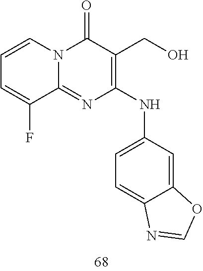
C1=CC=C(F)C2=NC(NC3=CC=C4C(=C3)OC=N4)=C(CO)C(=O)N12
